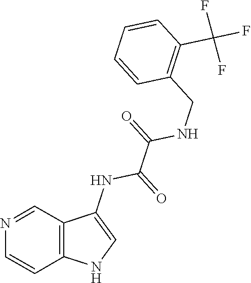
C1(CNC(C(NC2=CNC3=C2C=NC=C3)=O)=O)=C(C(F)(F)F)C=CC=C1
